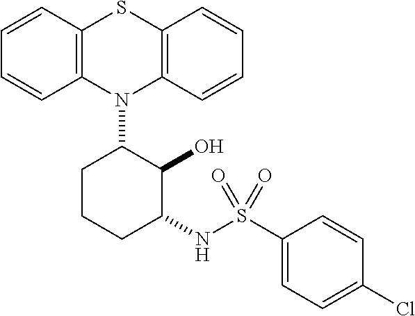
S(C1=CC=C(Cl)C=C1)(=O)(=O)NC1CCCC(N2C3=C(C=CC=C3)SC3=C2C=CC=C3)C1O
